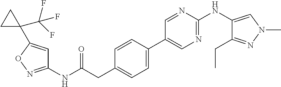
C1(NC(=O)CC2=CC=C(C3=CN=C(NC4=CN(C)N=C4CC)N=C3)C=C2)=NOC(C2(C(F)(F)F)CC2)=C1
